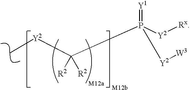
[R2]C([R2])(P(=[Y1])([Y2][Rx])[Y2][W3])[Y2]C
